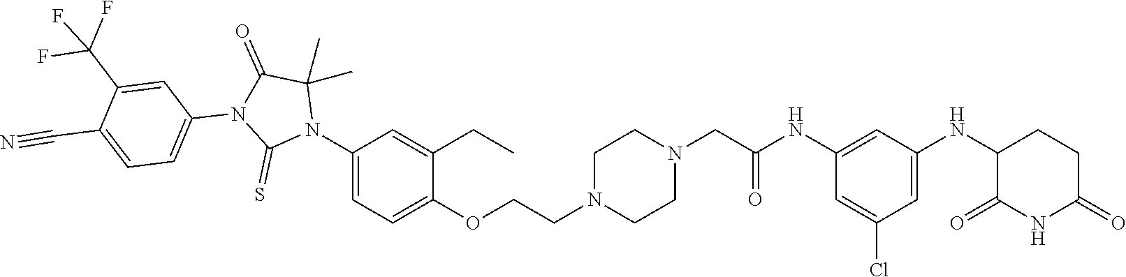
C1=C(Cl)C=C(NC2C(=O)NC(=O)CC2)C=C1NC(CN1CCN(CCOC2=CC=C(N3C(C)(C)C(=O)N(C4=CC=C(C#N)C(C(F)(F)F)=C4)C3=S)C=C2CC)CC1)=O
